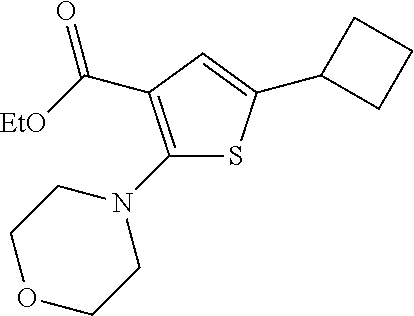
C1(N2CCOCC2)=C(C([EtO])=O)C=C(C2CCC2)S1
